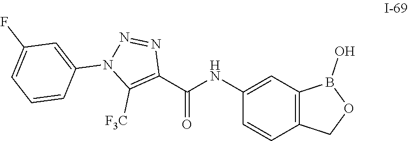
C1(NC(C2=C([F3C])N(C3=CC(F)=CC=C3)N=N2)=O)=CC2=C(C=C1)COB2O
